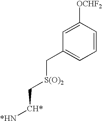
C1=C([OCHF2])C=CC=C1C[S(O)2]C[CH*][*HN]
